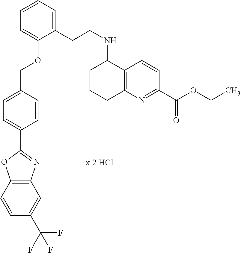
C1=CC2=C(C=C1C(F)(F)F)N=C(C1=CC=C(COC3=CC=CC=C3CCNC3CCCC4=C3C=CC(C(OCC)=O)=N4)C=C1)O2
